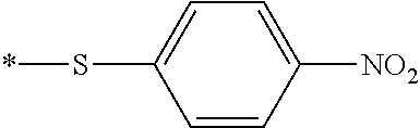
C1=CC([NO2])=CC=C1S*
